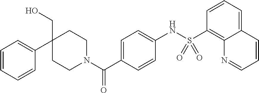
C1C(CO)(C2=CC=CC=C2)CCN(C(C2=CC=C(NS(=O)(=O)C3=C4C(=CC=C3)C=CC=N4)C=C2)=O)C1
